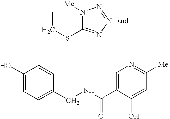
N1([Me])C(SCC)=NN=N1.C1(O)=CC=C(CNC(C2=CN=C([Me])C=C2O)=O)C=C1
